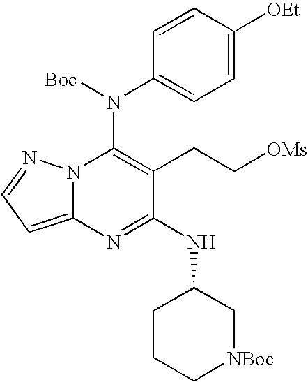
C12=CC=NN1C(N(C1=CC=C([OEt])C=C1)[Boc])=C(CC[OMs])C(NC1CCC[NBoc]C1)=N2
